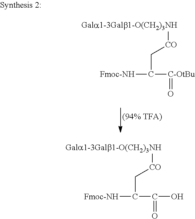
[Gala1-3Galb1-O(CH2)3NH][CO]CC([Fmoc-NH])[C-OtBu]=O.[Gala1-3Galb1-O(CH2)3NH][CO]CC([Fmoc-NH])C(=O)O
